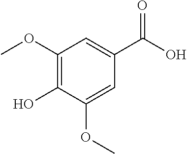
C1(OC)=C(O)C(OC)=CC(C(O)=O)=C1
